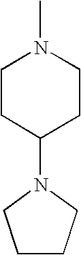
C1CC(N2CCCC2)CCN1C
